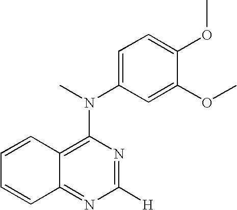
C1=CC2=C(N(C3=CC=C(OC)C(OC)=C3)C)N=C([H])N=C2C=C1
